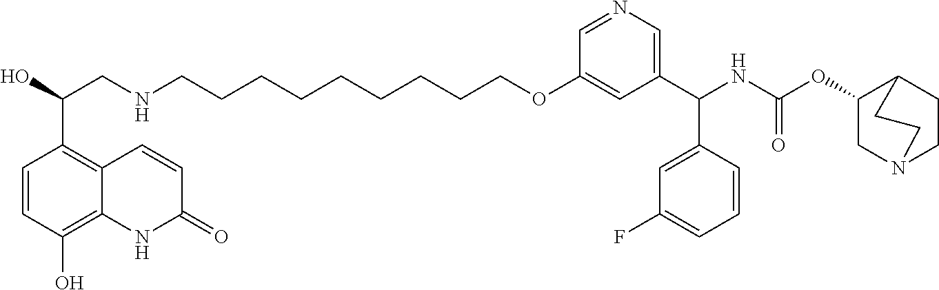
OC(CNCCCCCCCCCOC1=CC(C(NC(OC2CN3CCC2CC3)=O)C2=CC(F)=CC=C2)=CN=C1)C1=C2C(=C(O)C=C1)NC(=O)C=C2
